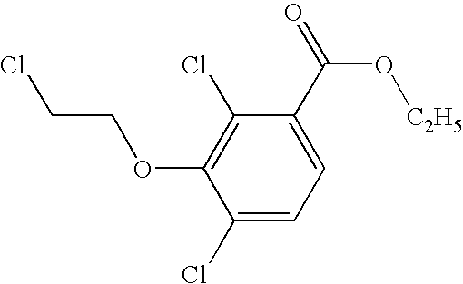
C1(Cl)=CC=C(C(=O)O[C2H5])C(Cl)=C1OCCCl
